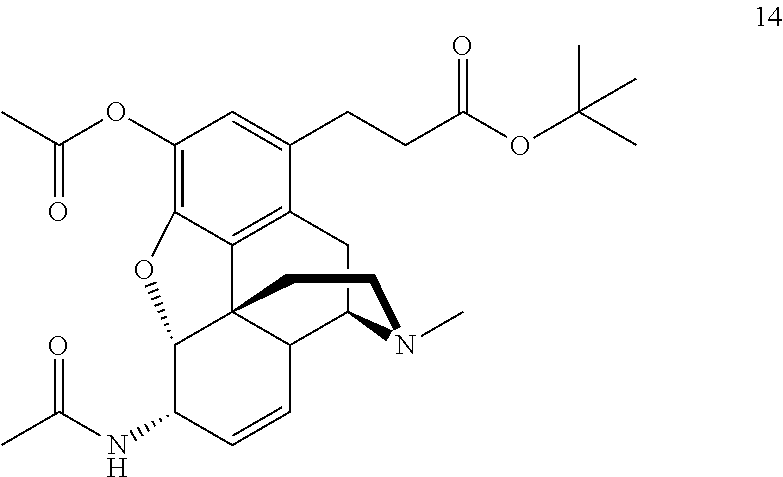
C1(OC(C)=O)=C2C3=C(C(CCC(OC(C)(C)C)=O)=C1)CC1C4C3(C(C(NC(C)=O)C=C4)O2)CCN1C
